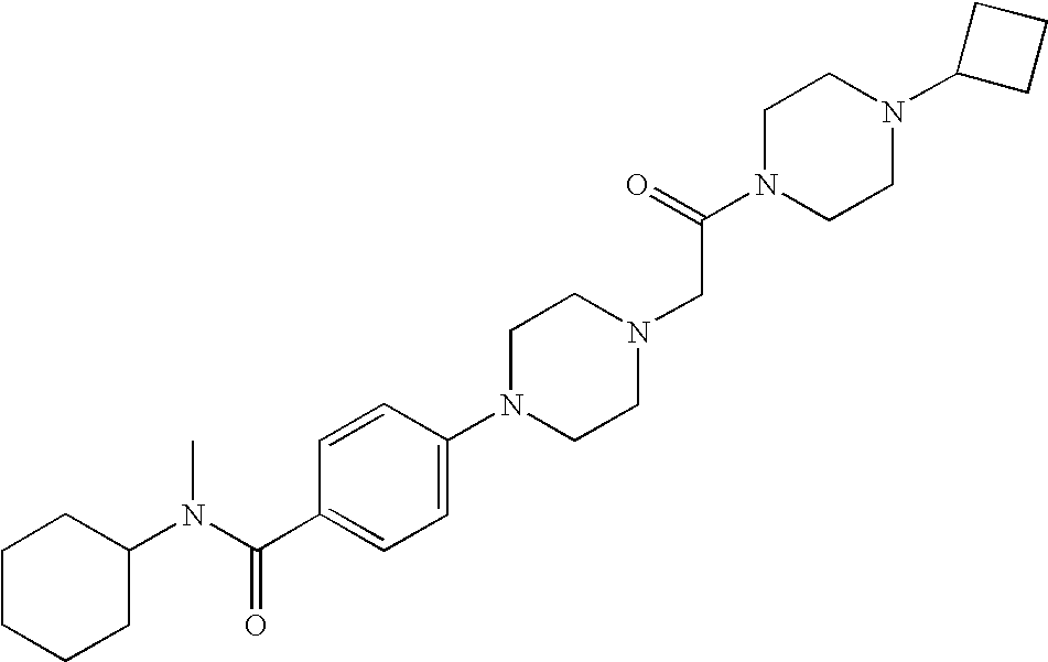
C1=CC(N2CCN(CC(N3CCN(C4CCC4)CC3)=O)CC2)=CC=C1C(N(C)C1CCCCC1)=O
